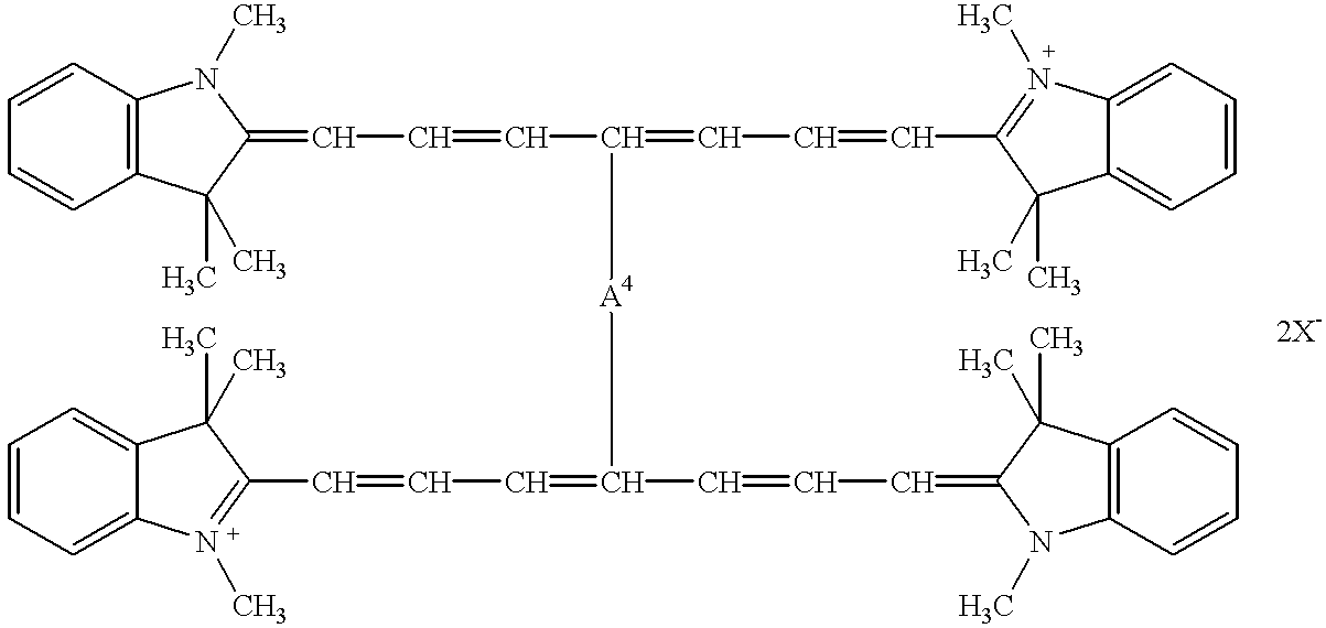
C12=C(C=CC=C1)N(C)C(=CC=CC(=CC=CC1=N(C)C3=CC=CC=C3C1(C)C)[A4]C(=CC=CC1=N(C)C3=CC=CC=C3C1(C)C)C=CC=C1N(C)C3=C(C=CC=C3)C1(C)C)C2(C)C
